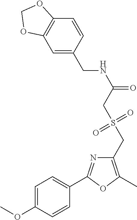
C1(CS(=O)(=O)CC(=O)NCC2=CC3=C(C=C2)OCO3)=C(C)OC(C2=CC=C(OC)C=C2)=N1
